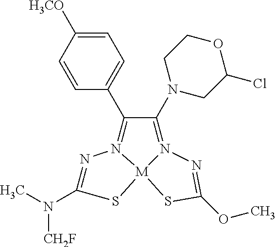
N1=C(N(C)[CH2F])S[M]23N1=C(C1=CC=C([H3CO])C=C1)C(N1CC(Cl)OCC1)=N2N=C(OC)S3
